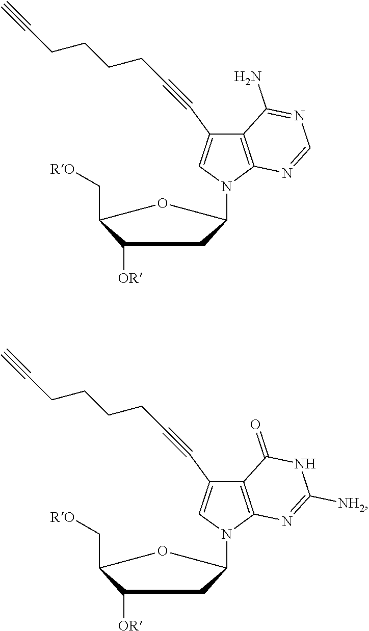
C1([OR])C(C[RO])OC(N2C3=C(C(C#CCCCCC#C)=C2)C(N)=NC=N3)C1.C1([OR])C(C[RO])OC(N2C3=C(C(C#CCCCCC#C)=C2)C(=O)NC([NH2])=N3)C1
